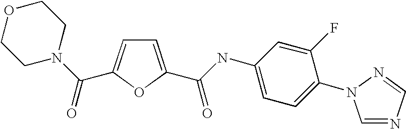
C1=C(C(=O)NC2=CC=C(N3C=NC=N3)C(F)=C2)OC(C(N2CCOCC2)=O)=C1
